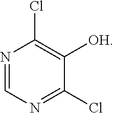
[OH]C1=C(Cl)N=CN=C1Cl
